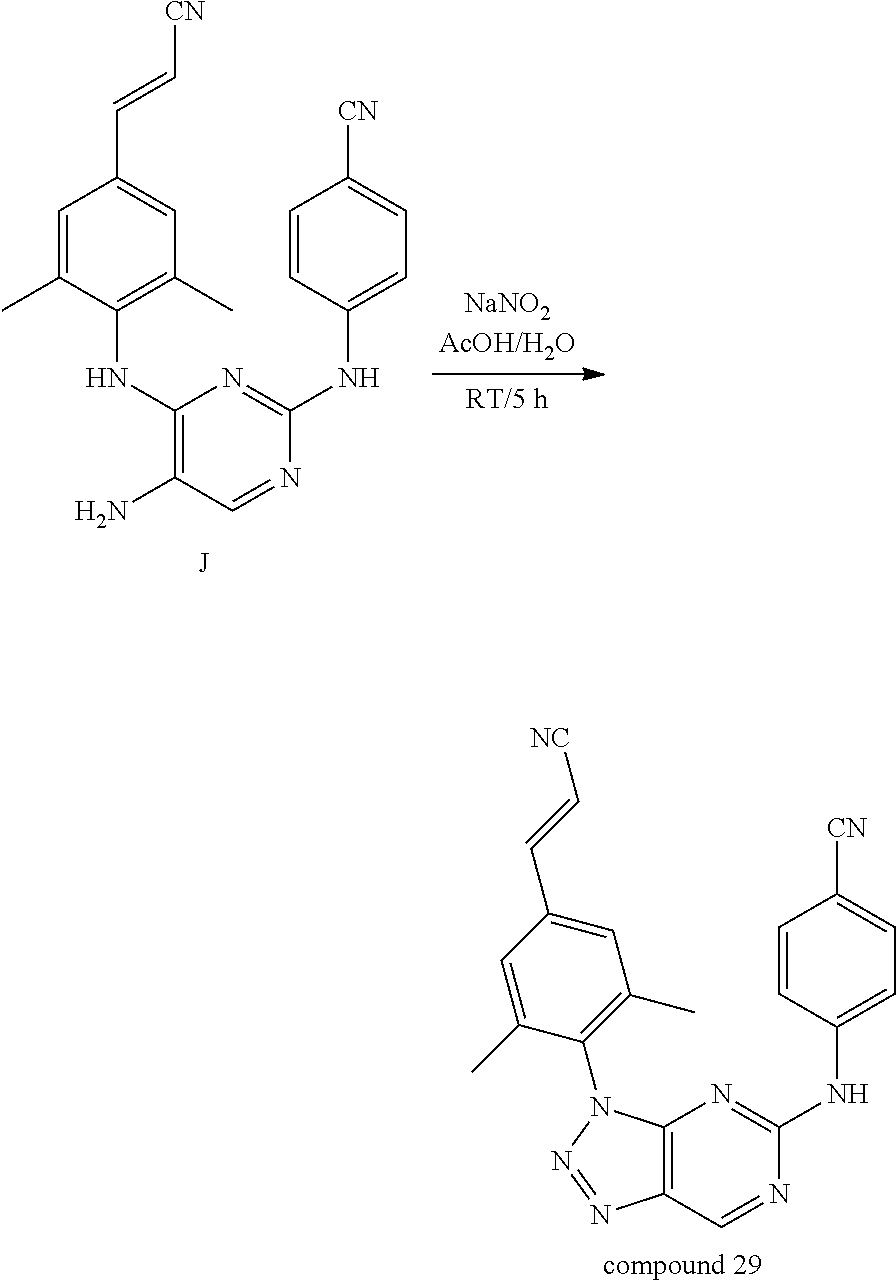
C1=C(C)C(NC2=C(N)C=NC(NC3=CC=C([CN])C=C3)=N2)=C(C)C=C1C=C[CN].C12=C(C=NC(NC3=CC=C([CN])C=C3)=N1)N=NN2C1=C(C)C=C(C=C[NC])C=C1C
